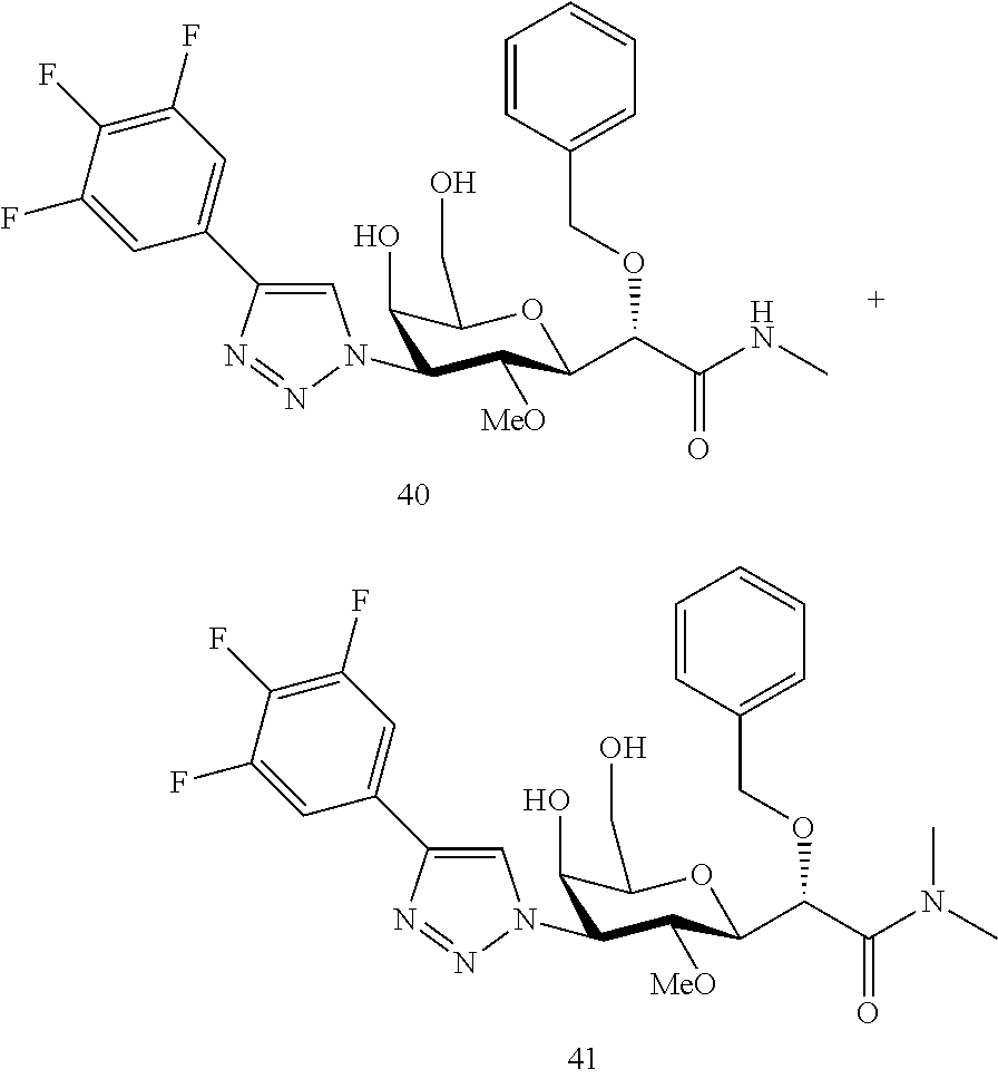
C1(O)C(N2C=C(C3=CC(F)=C(F)C(F)=C3)N=N2)C([MeO])C(C(C(NC)=O)OCC2=CC=CC=C2)OC1CO.C1(O)C(N2C=C(C3=CC(F)=C(F)C(F)=C3)N=N2)C([MeO])C(C(C(N(C)C)=O)OCC2=CC=CC=C2)OC1CO
